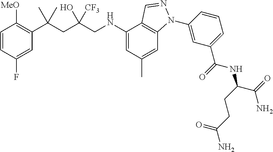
C1=CC(F)=CC(C(CC(CNC2=CC(C)=CC3=C2C=NN3C2=CC(C(=O)NC(C(N)=O)CCC(N)=O)=CC=C2)(O)[CF3])(C)C)=C1[MeO]
